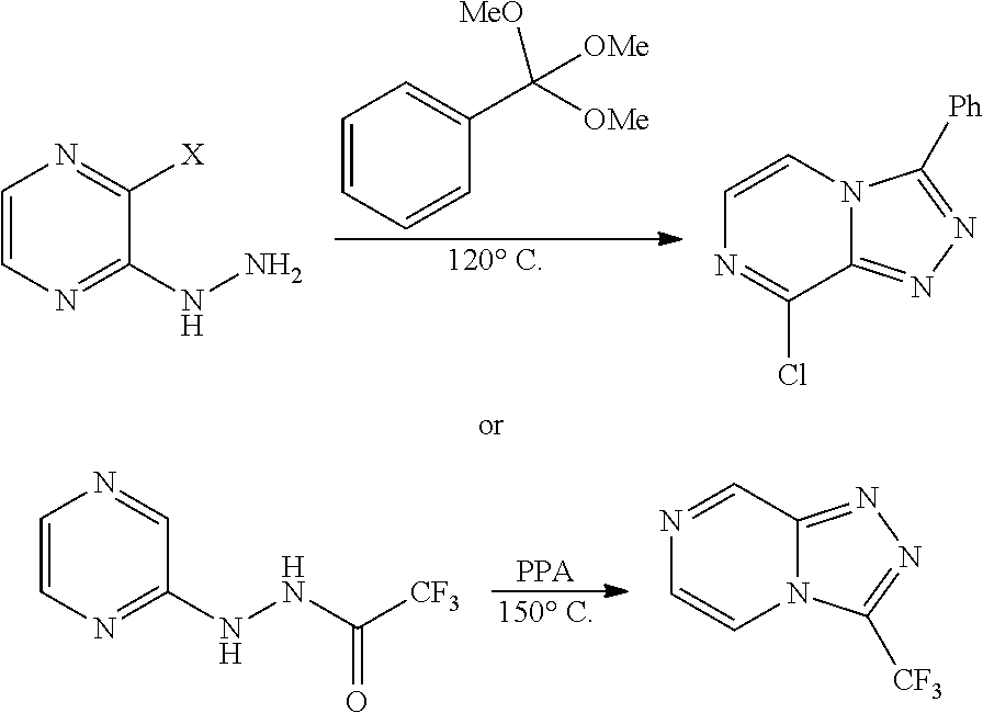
[120 C].C1=CC=CC(C([OMe])([OMe])[OMe])=C1.C1=CN=C(NN)C([X])=N1.C1=CN2C(=NN=C2[Ph])C(Cl)=N1.[150 C].[PPA].C1=CN=C(NNC([CF3])=O)C=N1.N1=CC2=NN=C([CF3])N2C=C1
